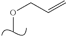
C(OC)C=C
